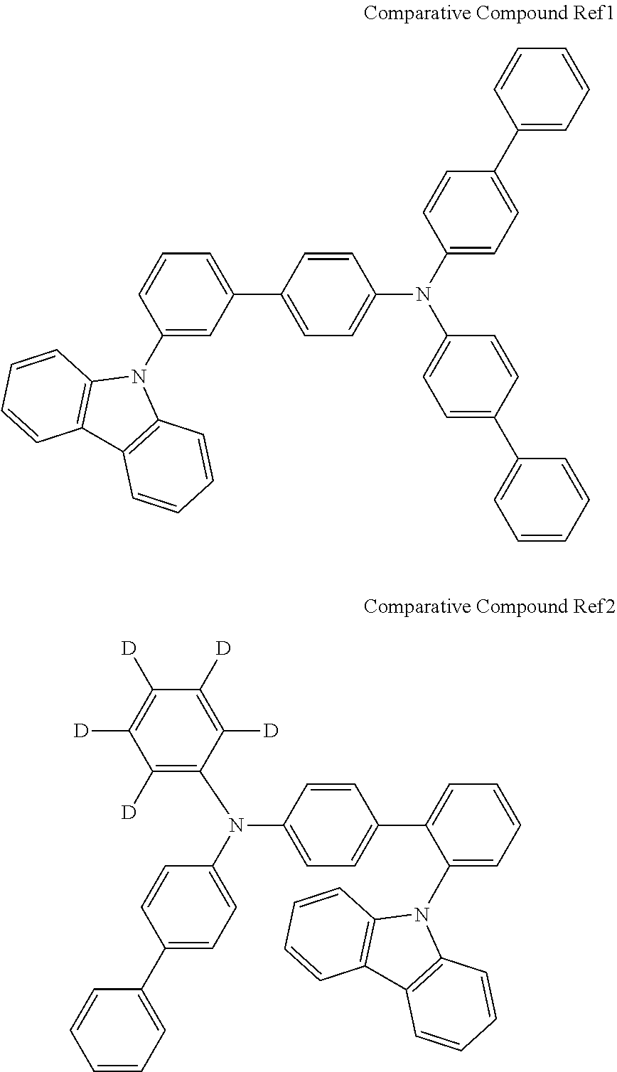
C1=CC(C2=CC=CC(N3C4=C(C5=C3C=CC=C5)C=CC=C4)=C2)=CC=C1N(C1=CC=C(C2=CC=CC=C2)C=C1)C1=CC=C(C2=CC=CC=C2)C=C1.N(C1=CC=C(C2=CC=CC=C2N2C3=C(C4=C2C=CC=C4)C=CC=C3)C=C1)(C1=C([D])C([D])=C([D])C([D])=C1[D])C1=CC=C(C2=CC=CC=C2)C=C1
